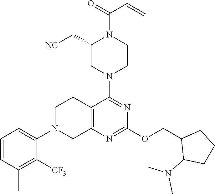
C1=CC(C)=C([CF3])C(N2CC3=C(CC2)C(N2CCN(C(=O)C=C)C(C[NC])C2)=NC(OCC2C(N(C)C)CCC2)=N3)=C1
